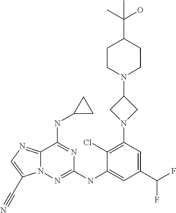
C12=NC=C(C#N)N1N=C(NC1=CC(C(F)F)=CC(N3CC(N4CCC(C(C)(O)C)CC4)C3)=C1Cl)N=C2NC1CC1
